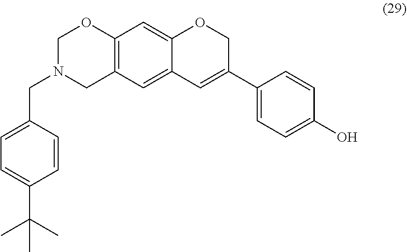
C(N1CC2=C(OC1)C=C1C(=C2)C=C(C2=CC=C(O)C=C2)CO1)C1=CC=C(C(C)(C)C)C=C1
